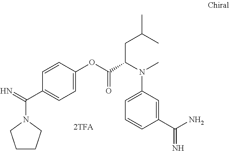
C1CCN(C(=N)C2=CC=C(OC(C(N(C3=CC=CC(C(N)=N)=C3)C)CC(C)C)=O)C=C2)C1
